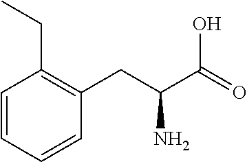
C1=CC=CC(CC(C(=O)O)N)=C1CC
